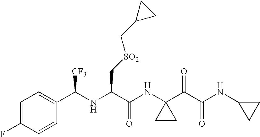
C1(C(NC(C(NC2(C(C(NC3CC3)=O)=O)CC2)=O)C[SO2]CC2CC2)[CF3])=CC=C(F)C=C1
